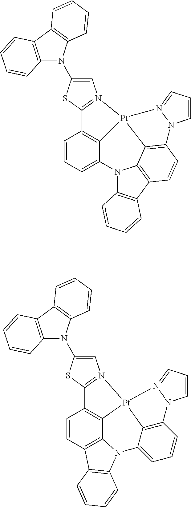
C1=CC=C2C3=C1C1=N(C=C(N4C5=C(C6=C4C=CC=C6)C=CC=C5)S1)[Pt]31C3=C(C=CC4=C3N2C2=C4C=CC=C2)N2C=CC=N21.C1=CC2=C3C4=C1C1=N(C=C(N5C6=C(C7=C5C=CC=C7)C=CC=C6)S1)[Pt]41C4=C(C=CC=C4N3C3=C2C=CC=C3)N2C=CC=N21
